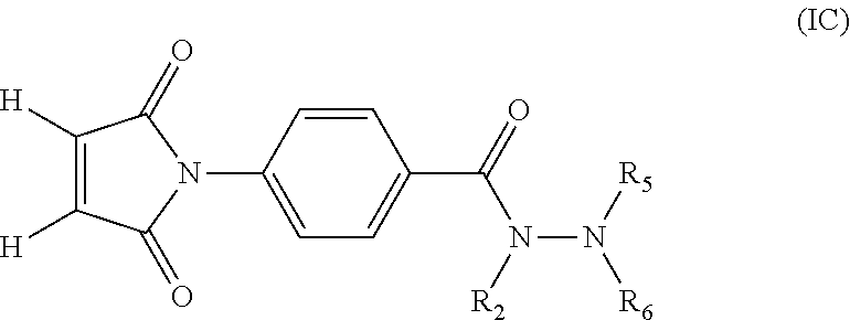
C1=C(N2C(=O)C([H])=C([H])C2=O)C=CC(C(=O)N([R2])N([R6])[R5])=C1
